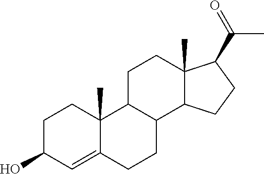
C1C(O)C=C2C(C)(C1)C1C(CC2)C2C(C)(CC1)C(C(=O)C)CC2
